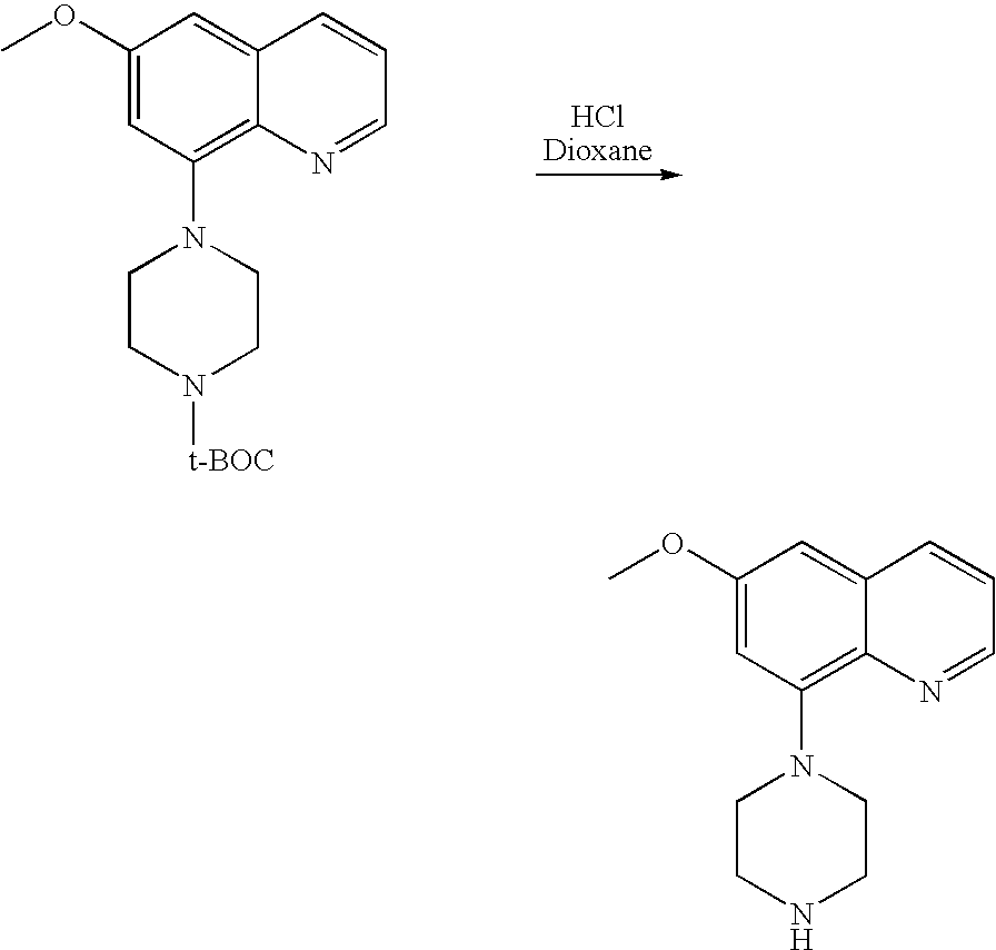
C1(OC)=CC(N2CCN([t-BOC])CC2)=C2C(=C1)C=CC=N2.C1(OC)=CC(N2CCNCC2)=C2C(=C1)C=CC=N2
